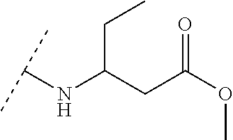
C(C(CC(OC)=O)NC(C)C)C
